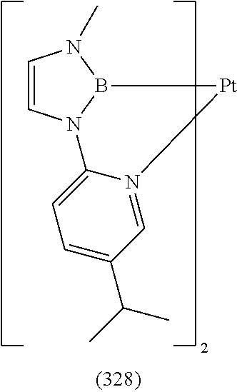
C1=CN2B(N1C)[Pt]N1=CC(C(C)C)=CC=C21
